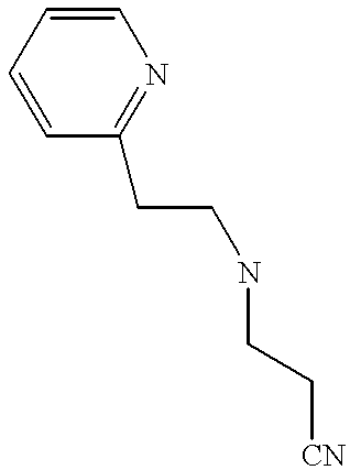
C1=CC=CN=C1CCNCC[CN]
